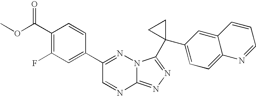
C12=NN=C(C3(C4=CC=C5C(=C4)C=CC=N5)CC3)N1N=C(C1=CC(F)=C(C(OC)=O)C=C1)C=N2
